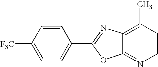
C1([F3C])=CC=C(C2=NC3=C(C)C=CN=C3O2)C=C1
